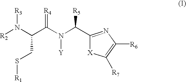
C1(C(N(C(C(N([R2])[R3])CS[R1])=[R4])[Y])[R5])=NC([R6])=C([R7])[X]1
